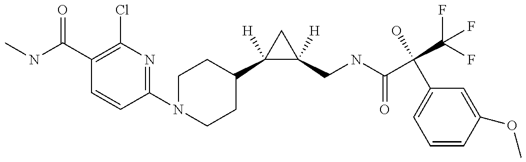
N1(C2=NC(Cl)=C(C(=O)NC)C=C2)CCC(C2([H])C([H])(CNC(=O)C(C3=CC=CC(OC)=C3)(O)C(F)(F)F)C2)CC1
